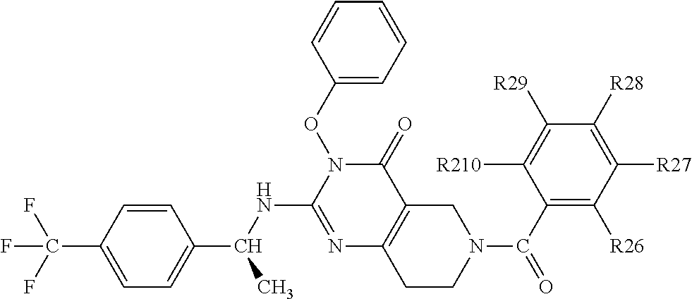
C1=CC(C(F)(F)F)=CC=C1C(C)NC1=NC2=C(C(=O)N1OC1=CC=CC=C1)CN(C(=O)C1=C([R26])C([R27])=C([R28])C([R29])=C1[R210])CC2
